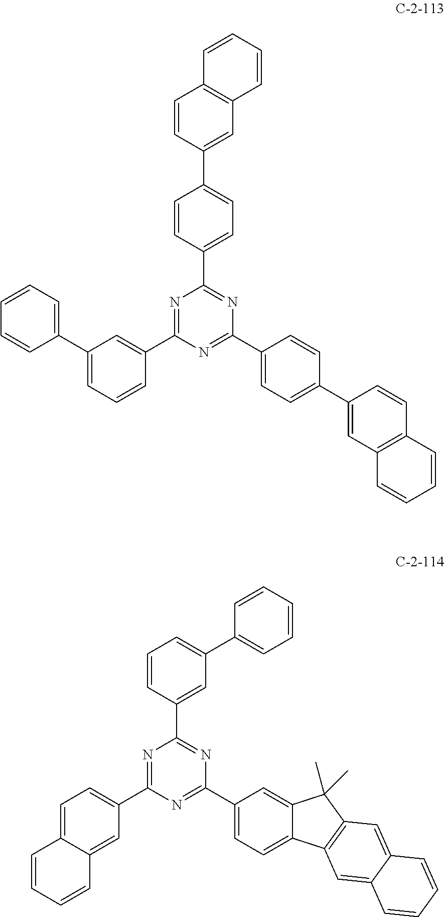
N1=C(C2=CC(C3=CC=CC=C3)=CC=C2)N=C(C2=CC=C(C3=CC4=C(C=C3)C=CC=C4)C=C2)N=C1C1=CC=C(C2=CC3=C(C=C2)C=CC=C3)C=C1.N1=C(C2=CC=C3C(=C2)C=CC=C3)N=C(C2=CC=C3C(=C2)C(C)(C)C2=C3C=C3C(=C2)C=CC=C3)N=C1C1=CC(C2=CC=CC=C2)=CC=C1
